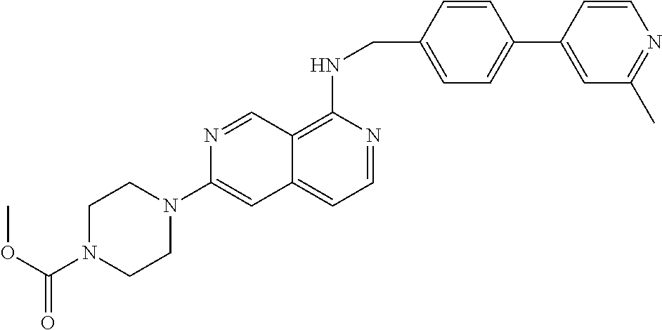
C1N(C2=CC3=CC=NC(NCC4=CC=C(C5=CC(C)=NC=C5)C=C4)=C3C=N2)CCN(C(=O)OC)C1
